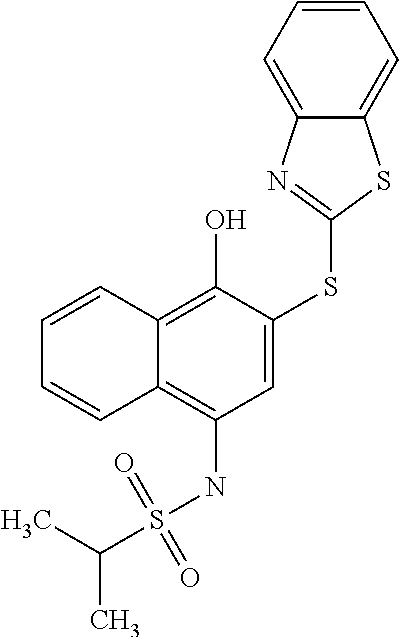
C(S(NC1=C2C(=C(O)C(SC3=NC4=CC=CC=C4S3)=C1)C=CC=C2)(=O)=O)(C)C
